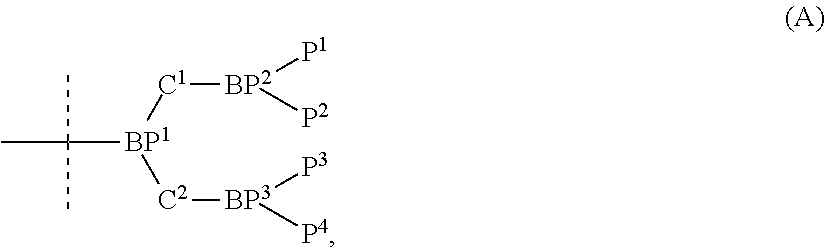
CC([BP1]([C1][BP2]([P2])[P1])[C2][BP3]([P3])[P4])(C)C
